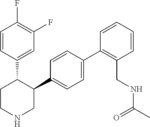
C1=CC(C2CCNCC2C2=CC=C(C3=C(CNC(C)=O)C=CC=C3)C=C2)=CC(F)=C1F
